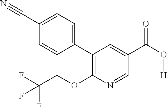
C1(C2=C(OCC(F)(F)F)N=CC(C(=O)O[H])=C2)=CC=C(C#N)C=C1
